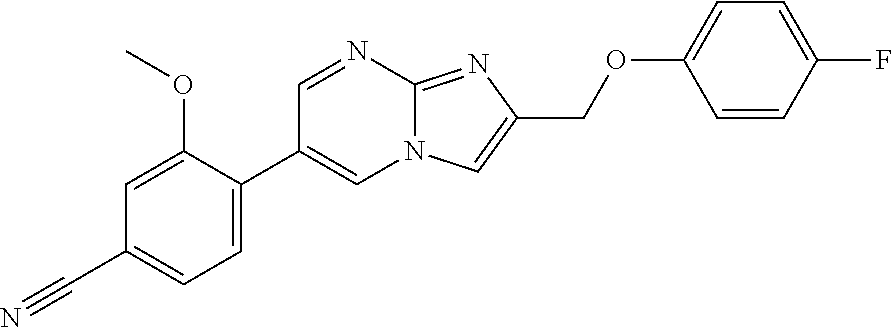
C1=C(C2=CN3C(=NC(COC4=CC=C(F)C=C4)=C3)N=C2)C(OC)=CC(C#N)=C1
